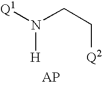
[Q1]N(CC[Q2])[H].[AP]
